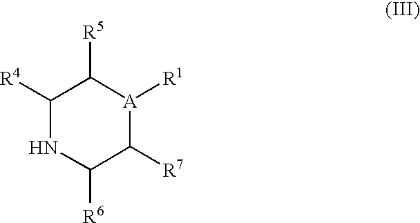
C1([R4])NC([R6])C([R7])[A]([R1])C1[R5]
